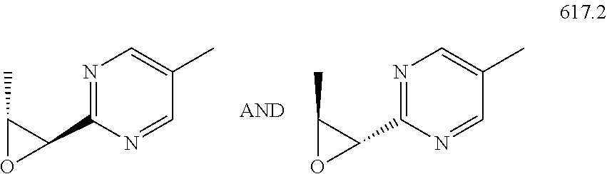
N1=C(C2C(C)O2)N=CC(C)=C1.N1=C(C2C(C)O2)N=CC(C)=C1
